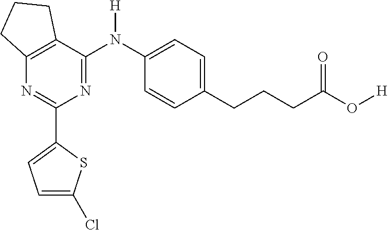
C1(C2=CC=C(Cl)S2)=NC2=C(C(N(C3=CC=C(CCCC(O[H])=O)C=C3)[H])=N1)CCC2
